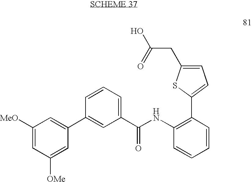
C1([MeO])=CC([OMe])=CC(C2=CC(C(NC3=C(C4=CC=C(CC(O)=O)S4)C=CC=C3)=O)=CC=C2)=C1
